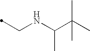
C(NC(C(C)(C)C)C)C
